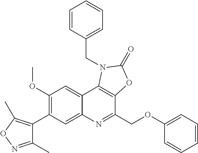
C1(C2=C(OC)C=C3C(=C2)N=C(COC2=CC=CC=C2)C2=C3N(CC3=CC=CC=C3)C(=O)O2)=C(C)ON=C1C
